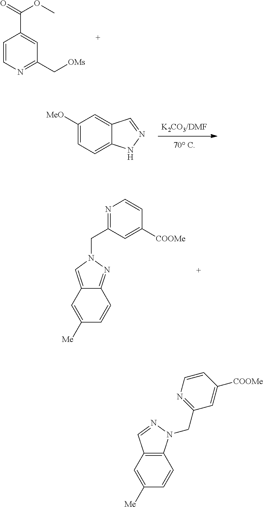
C1=CN=C(C[OMs])C=C1C(=O)OC.[K2CO3/DMF].C1([MeO])=CC=C2C(=C1)C=NN2.N1(CC2=NC=CC([COOMe])=C2)C=C2C(=N1)C=CC([Me])=C2.N1=CC2=C(N1CC1=NC=CC([COOMe])=C1)C=CC([Me])=C2
